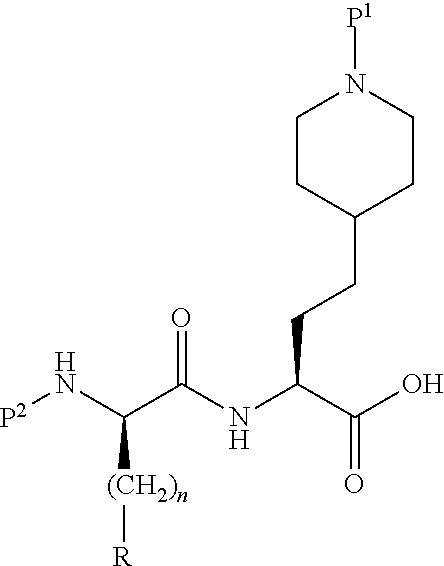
[P2]NC([(CH2)n][R])C(=O)NC(C(O)=O)CCC1CCN([P1])CC1
